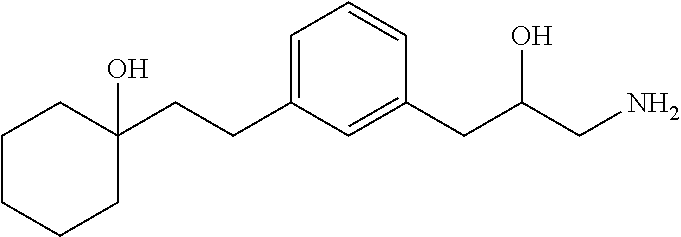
C1=C(CCC2(O)CCCCC2)C=C(CC(CN)O)C=C1
